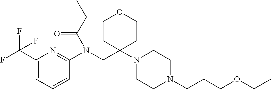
C1(C(F)(F)F)=CC=CC(N(CC2(N3CCN(CCCOCC)CC3)CCOCC2)C(CC)=O)=N1
